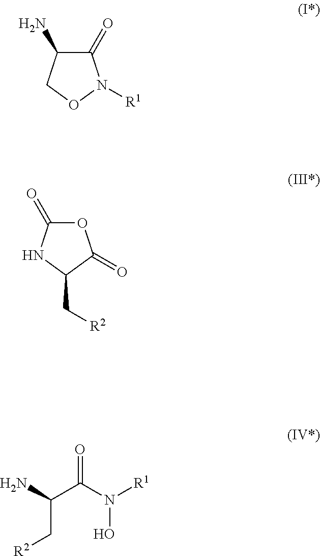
C1(=O)C(N)CON1[R1].O1C(=O)NC(C[R2])C1=O.O=C(C(C[R2])N)N(O)[R1]
